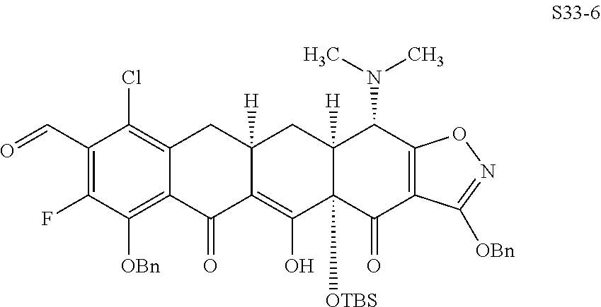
C1(C=O)=C(F)C([OBn])=C2C(=C1Cl)CC1([H])C(=C(O)C3([OTBS])C([H])(C1)C(N(C)C)C1=C(C3=O)C([OBn])=NO1)C2=O
